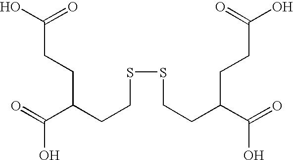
C(C(C(=O)O)CCC(O)=O)CSSCCC(CCC(O)=O)C(=O)O
